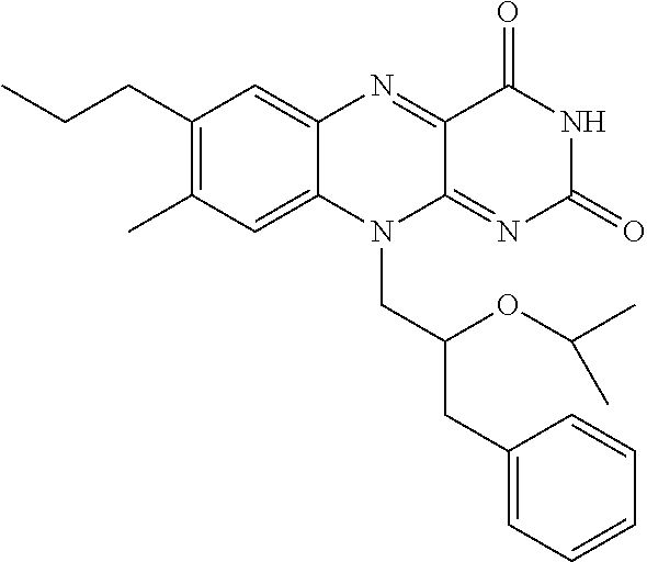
C1(CCC)=C(C)C=C2C(=C1)N=C1C(=NC(=O)NC1=O)N2CC(CC1=CC=CC=C1)OC(C)C
